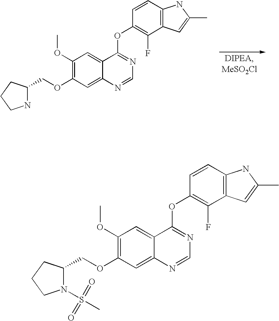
C(OC1=C(OC)C=C2C(=C1)N=CN=C2OC1=C(F)C2=C(C=C1)NC(C)=C2)C1NCCC1.C(OC1=C(OC)C=C2C(=C1)N=CN=C2OC1=C(F)C2=C(C=C1)NC(C)=C2)C1N(S(C)(=O)=O)CCC1
